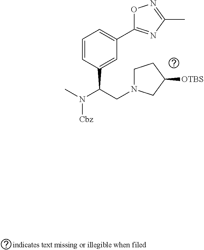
C1=CC(C(CN2CCC([OTBS])C2)N(C)[Cbz])=CC(C2=NC(C)=NO2)=C1
